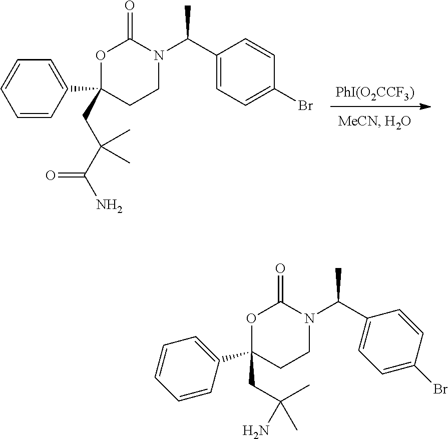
[PhI(O2CCF3)].O1C(C2=CC=CC=C2)(CC(C(N)=O)(C)C)CCN(C(C2=CC=C(Br)C=C2)C)C1=O.O1C(C2=CC=CC=C2)(CC(C)(N)C)CCN(C(C2=CC=C(Br)C=C2)C)C1=O
